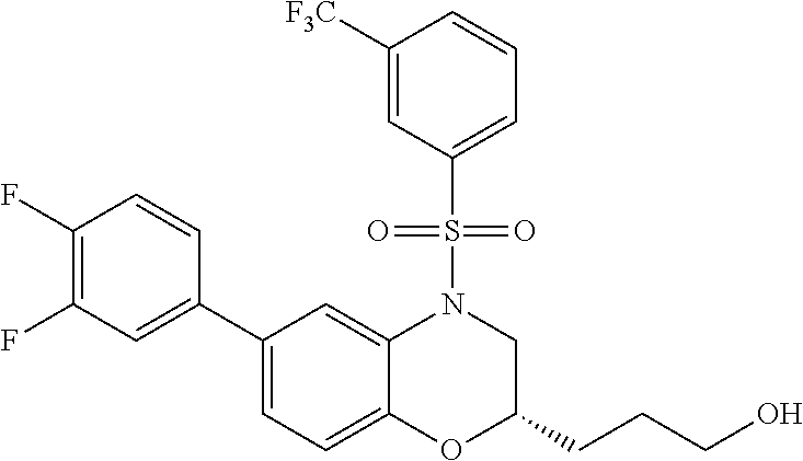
C1(C2=CC(F)=C(F)C=C2)=CC=C2C(=C1)N(S(C1=CC=CC([F3C])=C1)(=O)=O)CC(CCCO)O2
